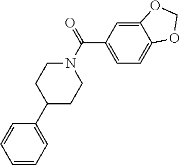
C1(C(N2CCC(C3=CC=CC=C3)CC2)=O)=CC=C2C(=C1)OCO2
